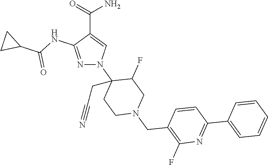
C(C1=CN(C2(CC#N)CCN(CC3=C(F)N=C(C4=CC=CC=C4)C=C3)CC2F)N=C1NC(C1CC1)=O)(=O)N
